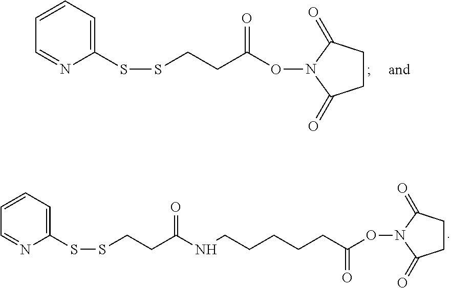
C(C(=O)ON1C(=O)CCC1=O)CSSC1=CC=CC=N1.C1CC(=O)N(OC(CCCCCNC(CCSSC2=CC=CC=N2)=O)=O)C1=O
